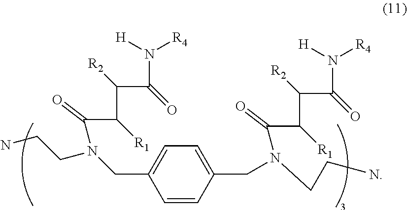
NCCN(CC1=CC=C(CN(CCN)C(C(C(C(N([H])[R4])=O)[R2])[R1])=O)C=C1)C(C(C(C(N([H])[R4])=O)[R2])[R1])=O
